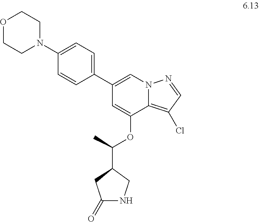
O1CCN(C2=CC=C(C3=CN4C(=C(Cl)C=N4)C(OC(C)C4CNC(=O)C4)=C3)C=C2)CC1
